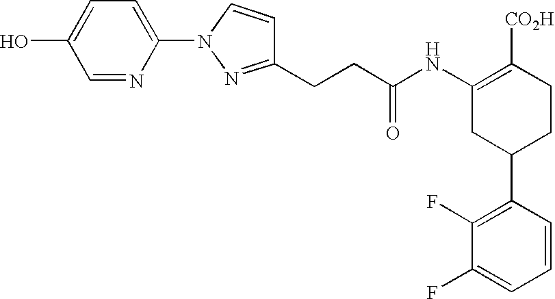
C1(NC(CCC2=NN(C3=CC=C(O)C=N3)C=C2)=O)=C([CO2H])CCC(C2=C(F)C(F)=CC=C2)C1
